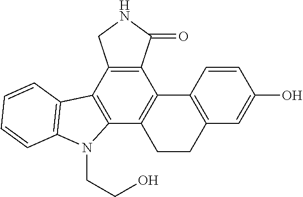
C12=C(C3=C(C4=C1C1=C(CC4)C=C(O)C=C1)N(CCO)C1=C3C=CC=C1)CNC2=O
